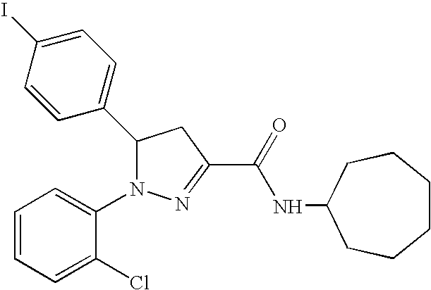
C1(C2N(C3=CC=CC=C3Cl)N=C(C(=O)NC3CCCCCC3)C2)=CC=C(I)C=C1
